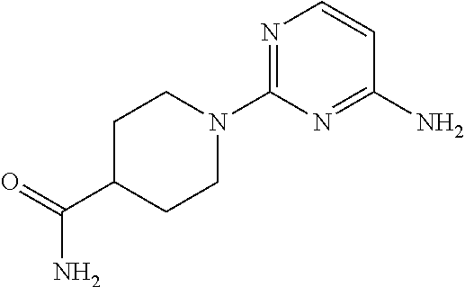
N1=C(N2CCC(C(=O)N)CC2)N=C(N)C=C1
